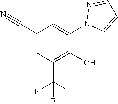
C1=C(C#N)C=C(N2N=CC=C2)C(O)=C1C(F)(F)F
